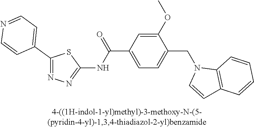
C1(C2=CC=NC=C2)=NN=C(NC(C2=CC=C(CN3C=CC4=C3C=CC=C4)C(OC)=C2)=O)S1
